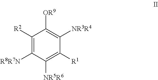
C1([R2])=C([R8R7N])C([NR5R6])=C([R1])C([NR3R4])=C1[OR9]
